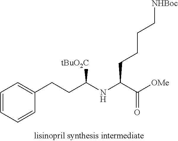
C(CCC[NHBoc])C(C([OMe])=O)NC(CCC1=CC=CC=C1)[tBuO2C]
